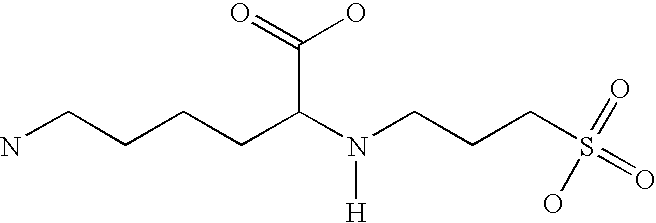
C(CC(C(=O)O)N(CCCS(=O)(O)=O)[H])CCN
